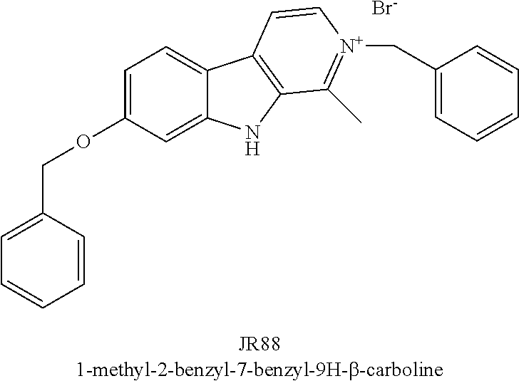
C1=C(OCC2=CC=CC=C2)C=C2C(=C1)C1=C(N2)C(C)=[N+](CC2=CC=CC=C2)C=C1.[Br-]
